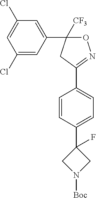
C1(Cl)=CC(C2([CF3])ON=C(C3=CC=C(C4(F)CN([Boc])C4)C=C3)C2)=CC(Cl)=C1
